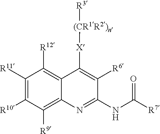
C1([R11])=C([R10])C([R9])=C2C(=C1[R12])C([X][(CR1R2)n][R3])=C([R6])C(NC(=O)[R7])=N2
